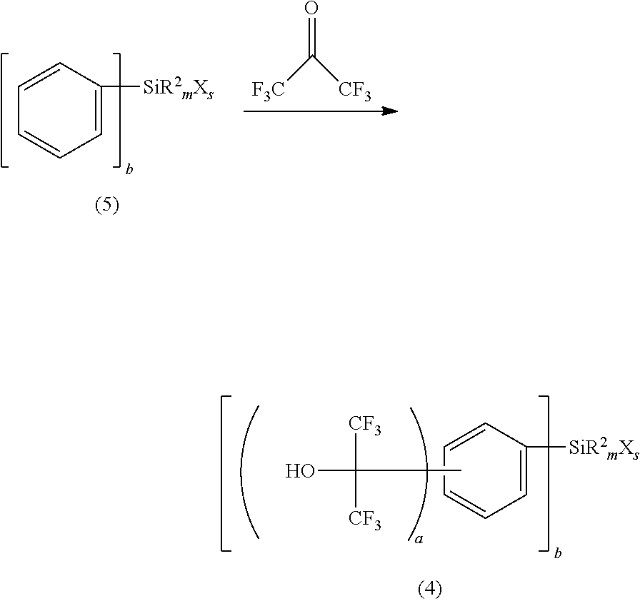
C1=CC=C([SiR2mXs])C=C1.O=C([CF3])[F3C].C1=CC=CC([SiR2mXs])=C1.CC(O)([CF3])[CF3]
